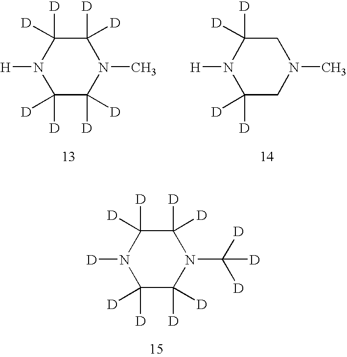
C1([D])([D])C([D])([D])N([D])C([D])([D])C([D])([D])N1C([D])([D])[D].C1([D])([D])C([D])([D])N([H])C([D])([D])C([D])([D])N1C.C1C([D])([D])N([H])C([D])([D])CN1C
